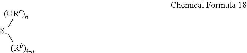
[(Rb)4-n][Si][(ORc)n]
